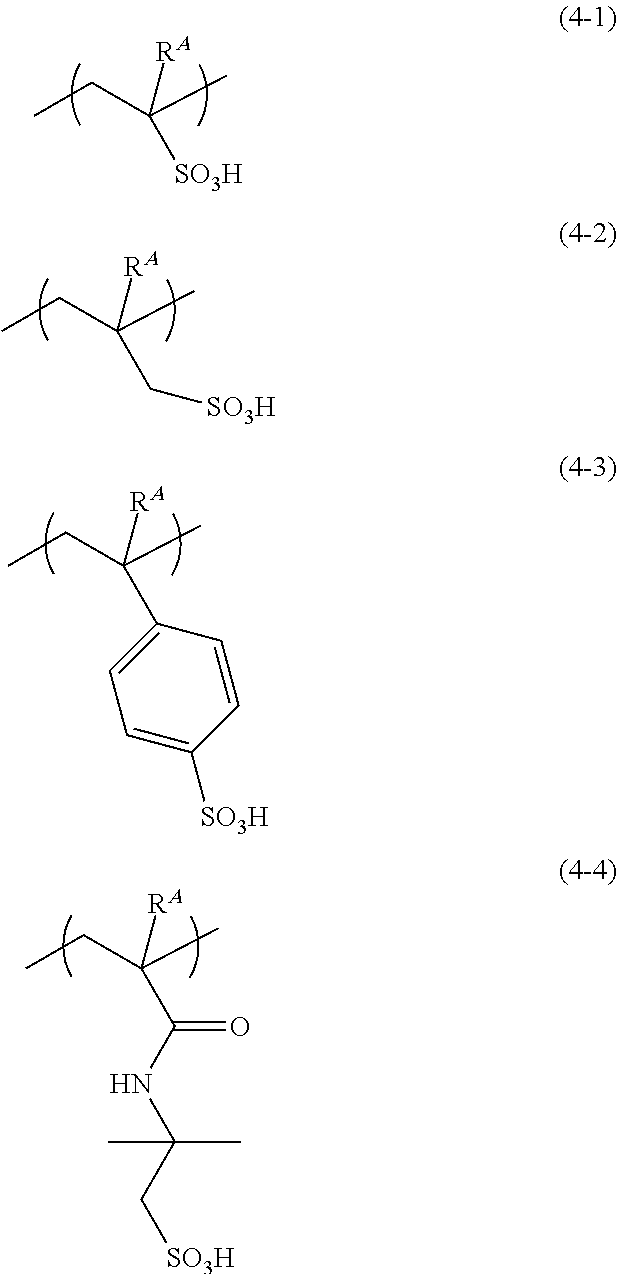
CCC(C)([RA])[SO3H].CCC(C)([RA])C[SO3H].CCC(C)([RA])C1=CC=C([SO3H])C=C1.CCC(C)([RA])C(NC(C[SO3H])(C)C)=O
